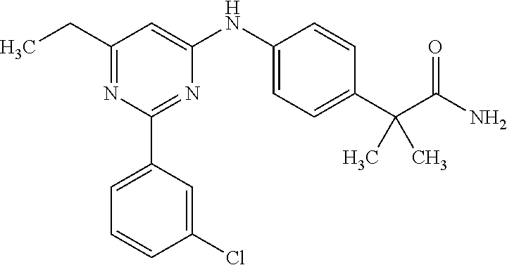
C1(C2=CC=CC(Cl)=C2)=NC(NC2=CC=C(C(C(N)=O)(C)C)C=C2)=CC(CC)=N1
